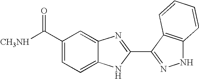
C1=C2C(=CC(C([CH3NH])=O)=C1)N=C(C1=NNC3=C1C=CC=C3)N2
